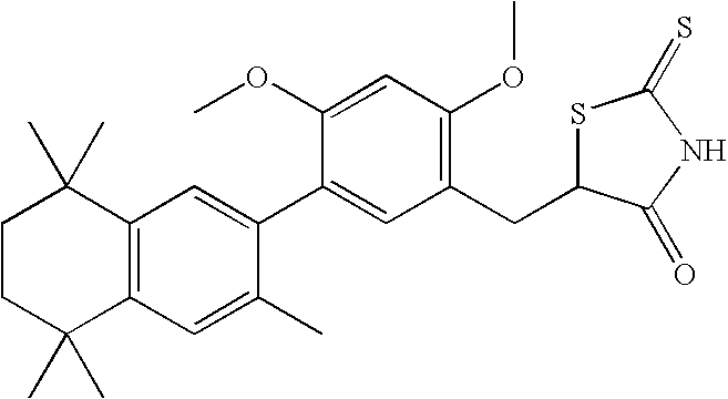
C1CC(C)(C)C2=C(C1(C)C)C=C(C1=CC(CC3SC(=S)NC3=O)=C(OC)C=C1OC)C(C)=C2
